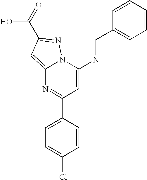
C1(C2=CC=C(Cl)C=C2)=NC2=CC(C(O)=O)=NN2C(NCC2=CC=CC=C2)=C1
